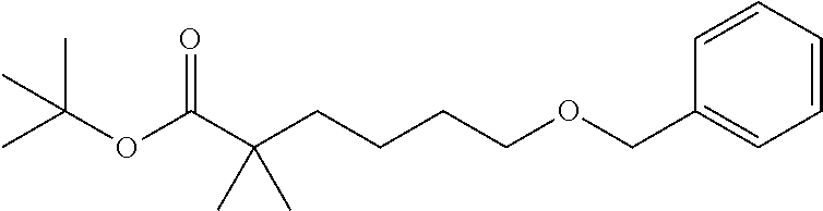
C1=CC=CC(COCCCCC(C(OC(C)(C)C)=O)(C)C)=C1
